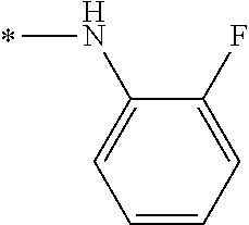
N(C)C1=CC=CC=C1F
